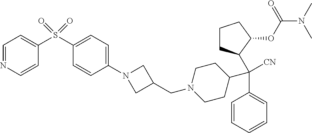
C1=CC=CC=C1C(C1CCCC1OC(N(C)C)=O)(C1CCN(CC2CN(C3=CC=C(S(C4=CC=NC=C4)(=O)=O)C=C3)C2)CC1)[CN]
